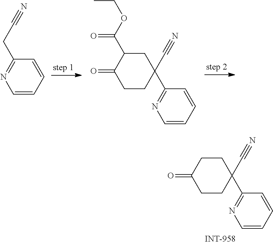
C1=CC=CC(CC#N)=N1.C1=CC=CC(C2(C#N)CC(C(OCC)=O)C(=O)CC2)=N1.C1=CC=CC(C2(C#N)CCC(=O)CC2)=N1
